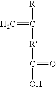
[R]C([R]C(O)=O)=C
